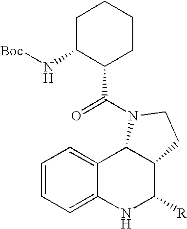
C1=CC=C2C(=C1)C1C(C([R])N2)CCN1C(=O)C1CCCCC1N[Boc]
